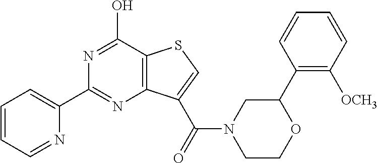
C1=CC=NC(C2=NC3=C(C(O)=N2)SC=C3C(=O)N2CCOC(C3=C([OCH3])C=CC=C3)C2)=C1
